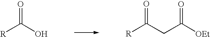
[R]C(O)=O.[R]C(=O)CC([OEt])=O
